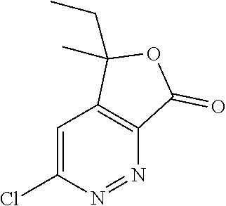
C1=C(Cl)N=NC2=C1C(CC)(C)OC2=O
